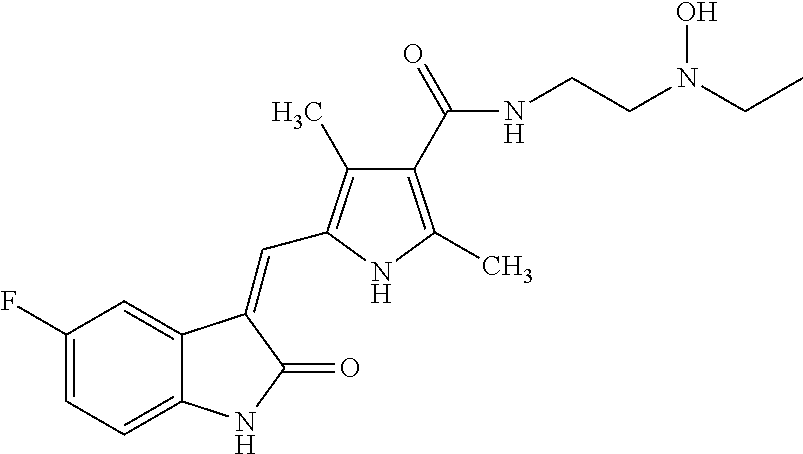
C1(F)=CC=C2C(=C1)C(=CC1=C(C)C(C(=O)NCCN(CC)O)=C(C)N1)C(=O)N2
